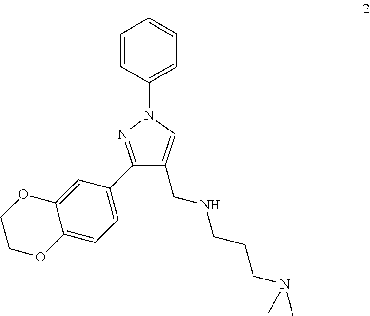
C1=CC(N2N=C(C3=CC=C4C(=C3)OCCO4)C(CNCCCN(C)C)=C2)=CC=C1
